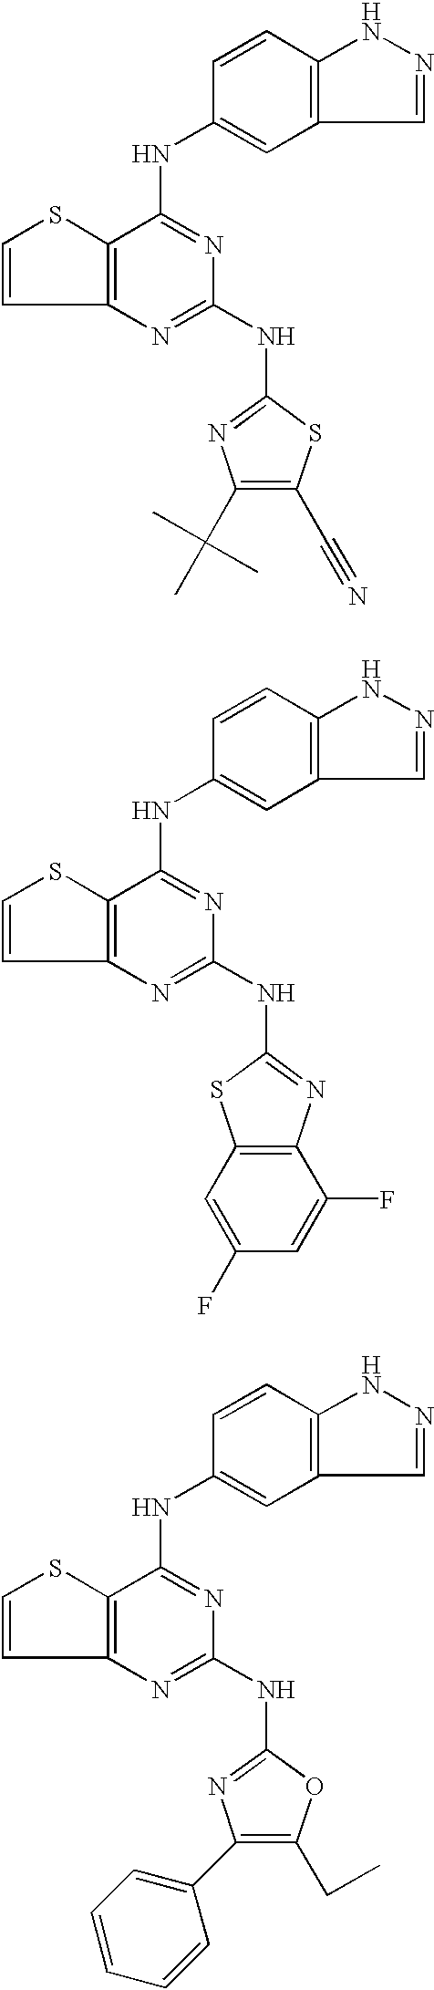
C12=C(N=C(NC3=NC(C(C)(C)C)=C(C#N)S3)N=C1NC1=CC3=C(C=C1)NN=C3)C=CS2.C12=C(N=C(NC3=NC4=C(S3)C=C(F)C=C4F)N=C1NC1=CC3=C(C=C1)NN=C3)C=CS2.C12=C(N=C(NC3=NC(C4=CC=CC=C4)=C(CC)O3)N=C1NC1=CC3=C(C=C1)NN=C3)C=CS2
